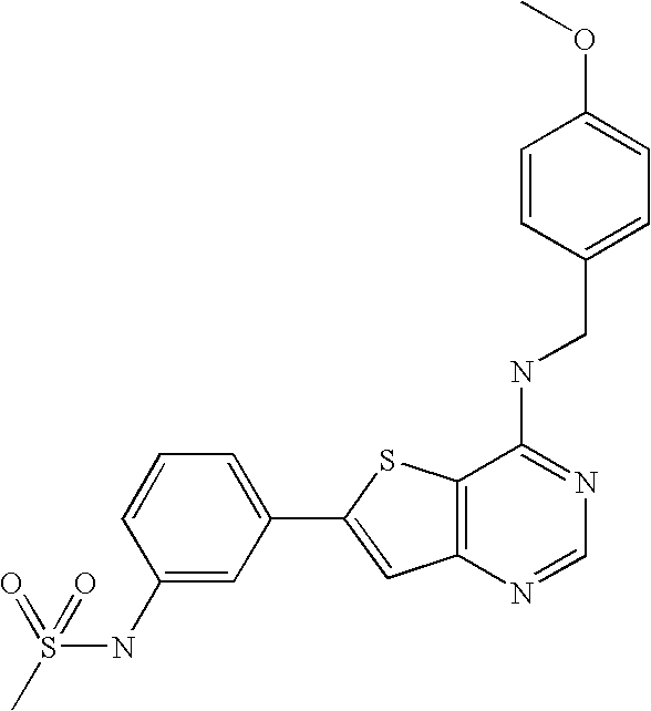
C12=C(N=CN=C1NCC1=CC=C(OC)C=C1)C=C(C1=CC=CC(NS(C)(=O)=O)=C1)S2
